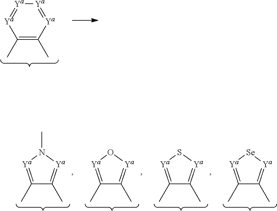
C1(C)=C(C)[Ya]=[Ya][Ya]=[Ya]1.C1(C)=[Ya]N(C)[Ya]=C1C.C1(C)=[Ya]O[Ya]=C1C.C1(C)=[Ya]S[Ya]=C1C.C1(C)=[Ya][Se][Ya]=C1C
